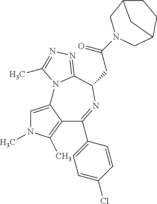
C1=C2C(=C(C)N1C)C(C1=CC=C(Cl)C=C1)=NC(CC(=O)N1CC3CCC(C1)C3)C1=NN=C(C)N21
